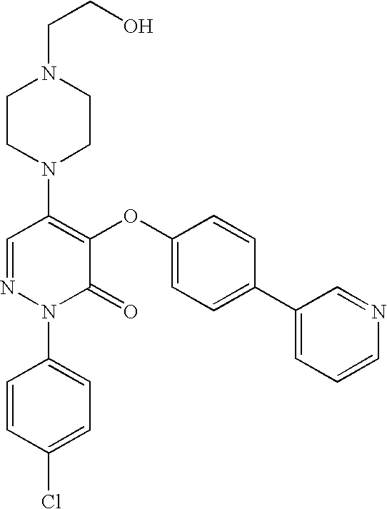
N1(C2=C(OC3=CC=C(C4=CC=CN=C4)C=C3)C(=O)N(C3=CC=C(Cl)C=C3)N=C2)CCN(CCO)CC1
